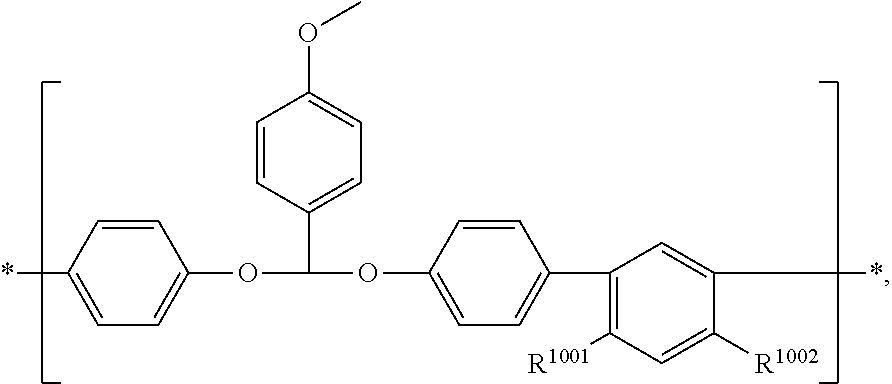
C1=CC(*)=CC=C1OC(C1=CC=C(OC)C=C1)OC1=CC=C(C2=C([R1001])C=C([R1002])C(*)=C2)C=C1
